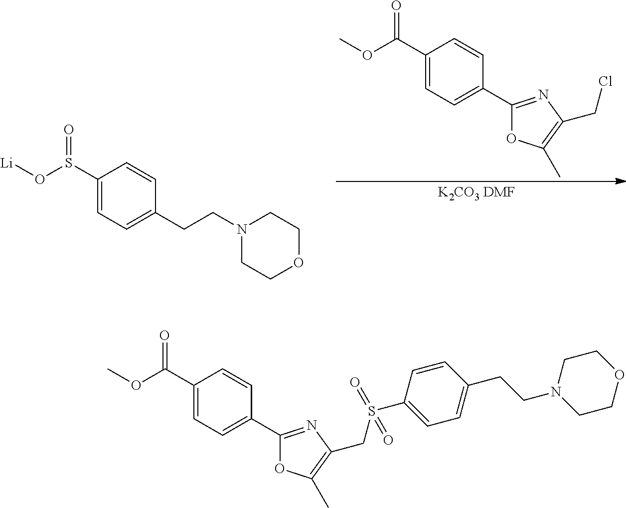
[Li]OS(C1=CC=C(CCN2CCOCC2)C=C1)=O.COC(C1=CC=C(C2=NC(CCl)=C(C)O2)C=C1)=O.[K2CO3 DMF].COC(C1=CC=C(C2=NC(CS(C3=CC=C(CCN4CCOCC4)C=C3)(=O)=O)=C(C)O2)C=C1)=O
